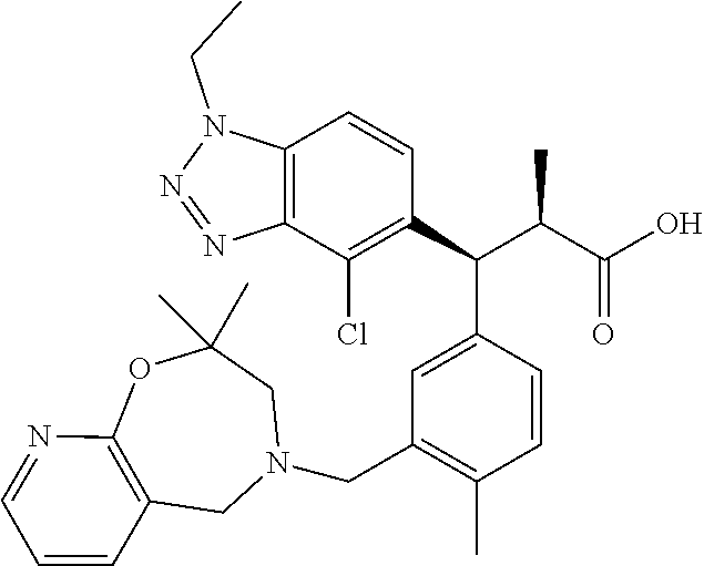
C12=C(C(Cl)=C(C(C3=CC(CN4CC(C)(C)OC5=C(C4)C=CC=N5)=C(C)C=C3)C(C(O)=O)C)C=C1)N=NN2CC
